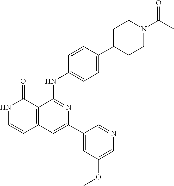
C1=CC(NC2=NC(C3=CC(OC)=CN=C3)=CC3=C2C(=O)NC=C3)=CC=C1C1CCN(C(C)=O)CC1
